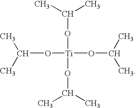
C(O[Ti](OC(C)C)(OC(C)C)OC(C)C)(C)C
